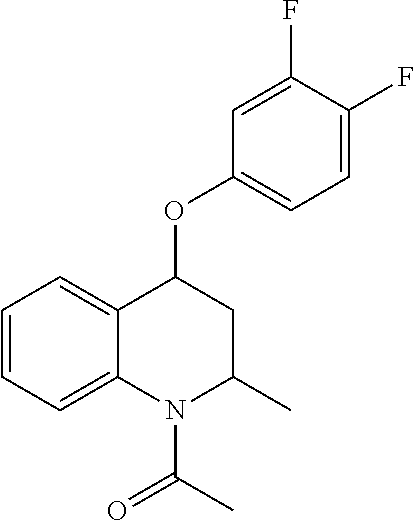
C1=CC=C2C(=C1)C(OC1=CC=C(F)C(F)=C1)CC(C)N2C(C)=O
